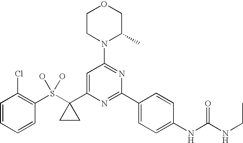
C1CN(C2=NC(C3=CC=C(NC(NCC)=O)C=C3)=NC(C3(S(O)(O)C4=C(Cl)C=CC=C4)CC3)=C2)C(C)CO1
